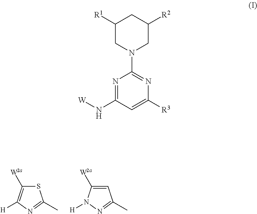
S1C([W2a])=C([H])N=C1C.C1=C([W2a])N([H])N=C1C.C1([R1])CN(C2=NC([R3])=CC(N[W])=N2)CC([R2])C1
